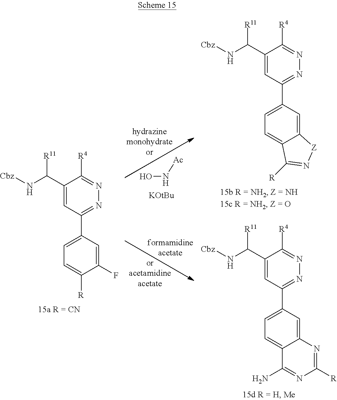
C1(C(N[Cbz])[R11])=CC(C2=CC=C3C(=C2)N=C([R])N=C3N)=NN=C1[R4].C1(C(N[Cbz])[R11])=CC(C2=CC=C3C(=C2)[Z]N=C3[R])=NN=C1[R4].ON[Ac].[KOtBu].C1(C(N[Cbz])[R11])=CC(C2=CC=C([R])C(F)=C2)=NN=C1[R4]
